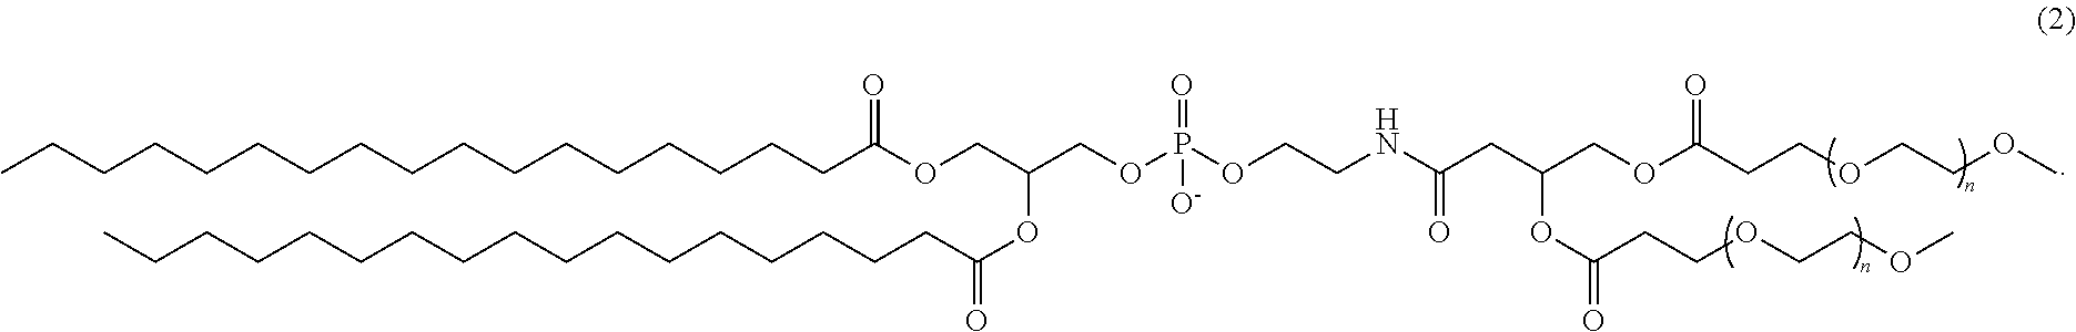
CCCCCCCCCCCCCCCCCC(OCC(COP(OCCNC(CC(COC(CCOCCOC)=O)OC(CCOCCOC)=O)=O)([O-])=O)OC(CCCCCCCCCCCCCCCCC)=O)=O
